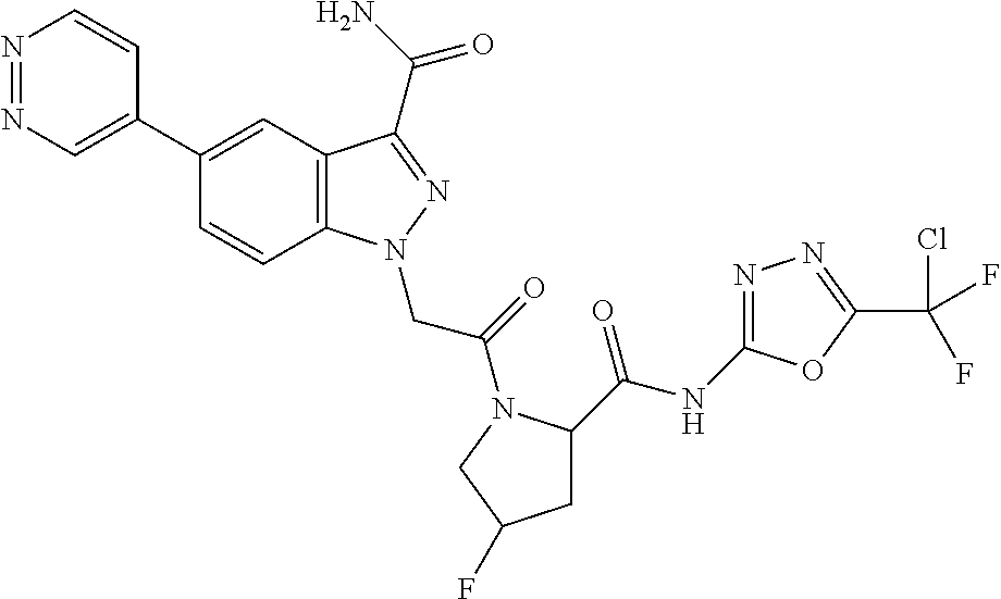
N1=NC=C(C2=CC3=C(C=C2)N(CC(=O)N2C(C(=O)NC4=NN=C(C(Cl)(F)F)O4)CC(F)C2)N=C3C(N)=O)C=C1
